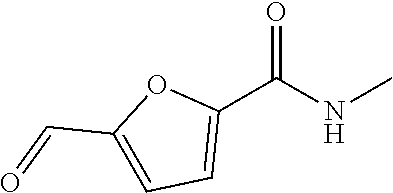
C1(C(NC)=O)=CC=C(C=O)O1
